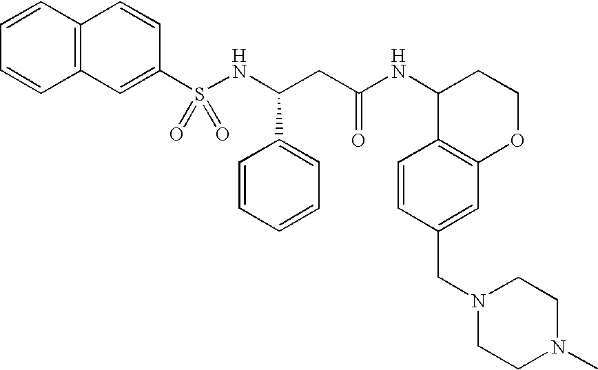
C12=C(C=CC=C1)C=CC(S(NC(CC(NC1C3=C(OCC1)C=C(CN1CCN(C)CC1)C=C3)=O)C1=CC=CC=C1)(=O)=O)=C2
